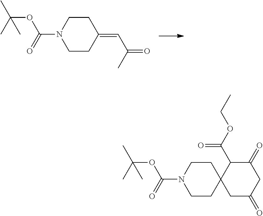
C1CC(=CC(=O)C)CCN1C(=O)OC(C)(C)C.C1CC2(CCN1C(=O)OC(C)(C)C)CC(=O)CC(=O)C2C(OCC)=O
